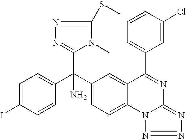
C1=CC(C(C2=CC=C3C(=C2)C(C2=CC=CC(Cl)=C2)=NC2=NN=NN32)(C2=NN=C(SC)N2C)N)=CC=C1I
